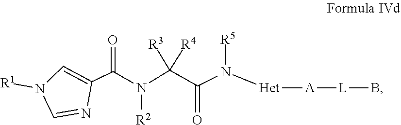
N([R2])(C(=O)C1=CN([R1])C=N1)C(C(N([R5])[Het][A][L]B)=O)([R3])[R4]
